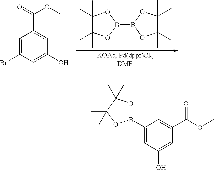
C1(C)(C)C(C)(C)OB(B2OC(C)(C)C(C)(C)O2)O1.C1=C(Br)C=C(O)C=C1C(=O)OC.C1(B2OC(C)(C)C(C)(C)O2)=CC(O)=CC(C(OC)=O)=C1
